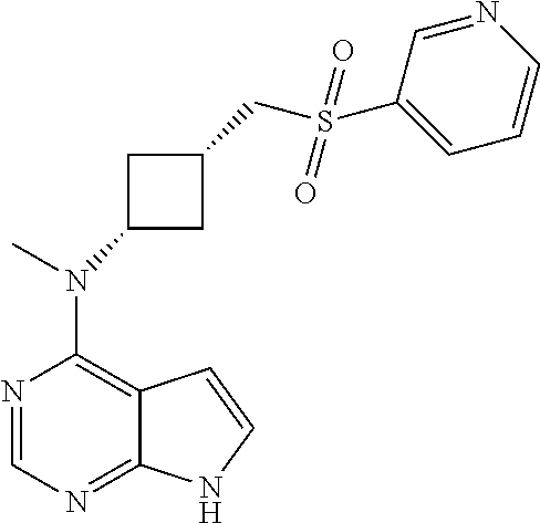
N1=CN=C2C(=C1N(C)C1CC(CS(C3=CC=CN=C3)(=O)=O)C1)C=CN2
